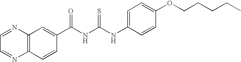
C1(C(NC(NC2=CC=C(OCCCCC)C=C2)=S)=O)=CC2=C(C=C1)N=CC=N2
